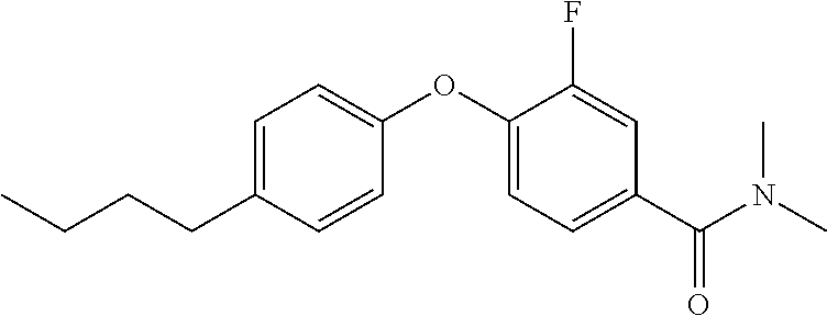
C1=C(CCCC)C=CC(OC2=CC=C(C(N(C)C)=O)C=C2F)=C1
